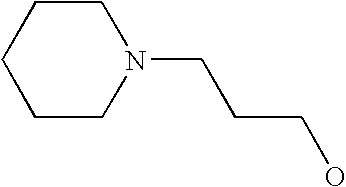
C1CCCN(CCCO)C1
